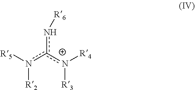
n([R6])c(n([R5])[R2])[n+]([R4])[R3]
